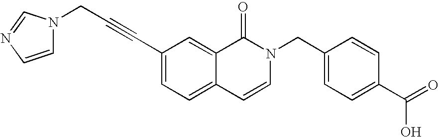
C(#CC1=CC=C2C(=C1)C(=O)N(CC1=CC=C(C(=O)O)C=C1)C=C2)CN1C=CN=C1
